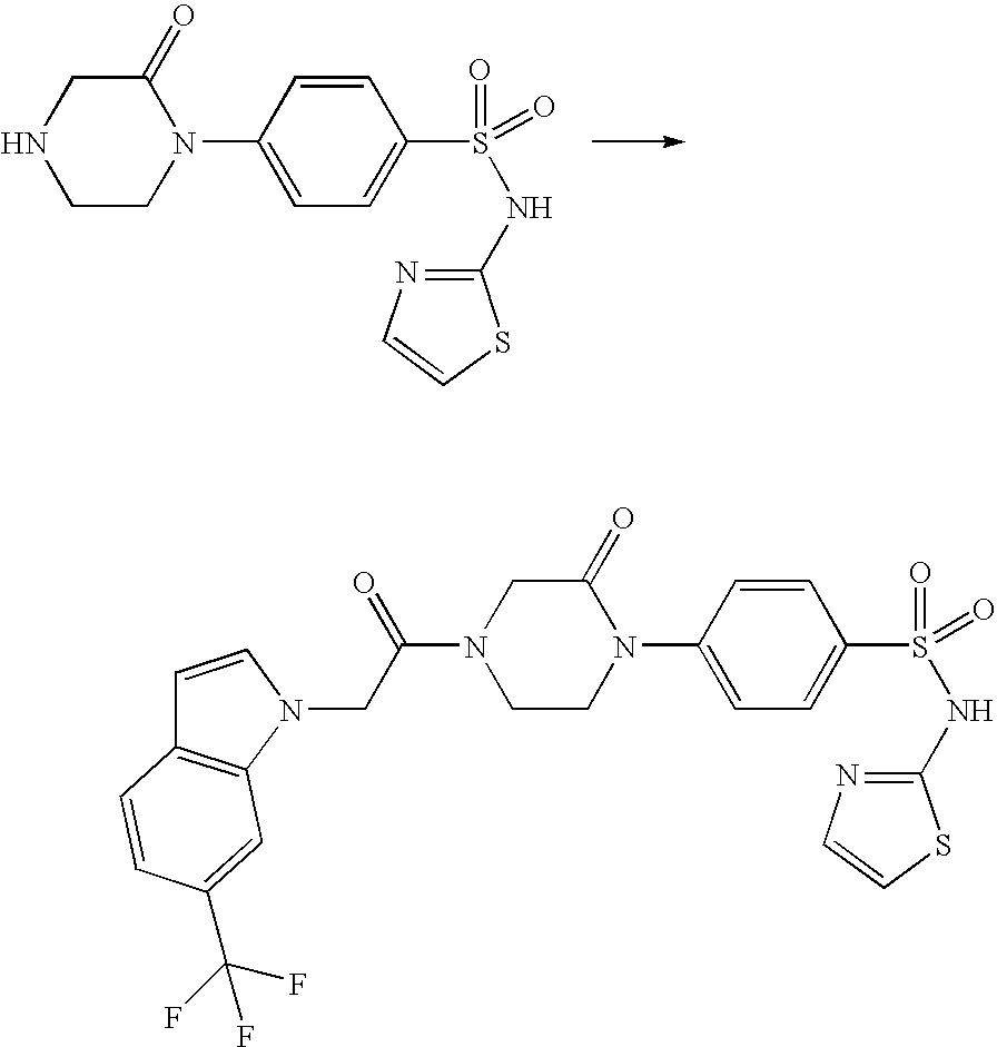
C1(=O)CNCCN1C1=CC=C(S(=O)(NC2=NC=CS2)=O)C=C1.C1(=O)CN(C(CN2C3=C(C=C2)C=CC(C(F)(F)F)=C3)=O)CCN1C1=CC=C(S(=O)(NC2=NC=CS2)=O)C=C1
